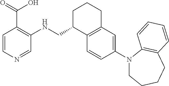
C1=CN=CC(NCC2C3=C(CCC2)C=C(N2CCCCC4=C2C=CC=C4)C=C3)=C1C(=O)O
